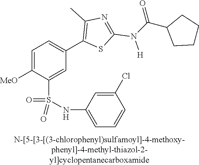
C1=C([MeO])C(S(NC2=CC=CC(Cl)=C2)(=O)=O)=CC(C2=C(C)N=C(N([H])C(C3CCCC3)=O)S2)=C1
